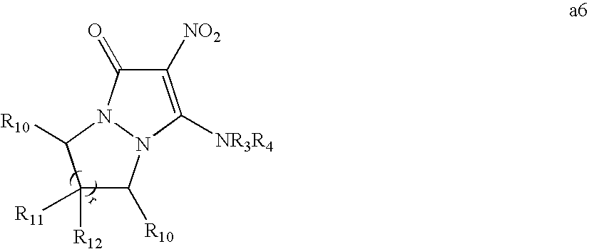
C1([NO2])=C([NR3R4])N2N(C1=O)C([R10])C([R12])([R11])C2[R10]
